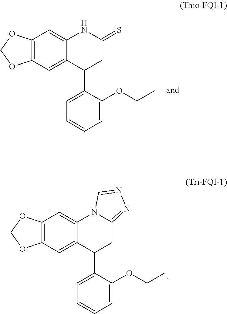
C12=C(C=C3C(=C1)NC(=S)CC3C1=CC=CC=C1OCC)OCO2.C12=C(C=C3C(=C1)N1C(=NN=C1)CC3C1=CC=CC=C1OCC)OCO2
